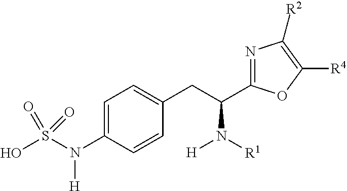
N1=C(C(CC2=CC=C(N(S(O)(=O)=O)[H])C=C2)N([R1])[H])OC([R4])=C1[R2]
